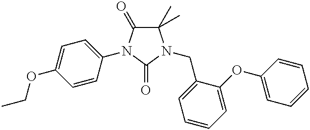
C1(C)(C)C(=O)N(C2=CC=C(OCC)C=C2)C(=O)N1CC1=CC=CC=C1OC1=CC=CC=C1
